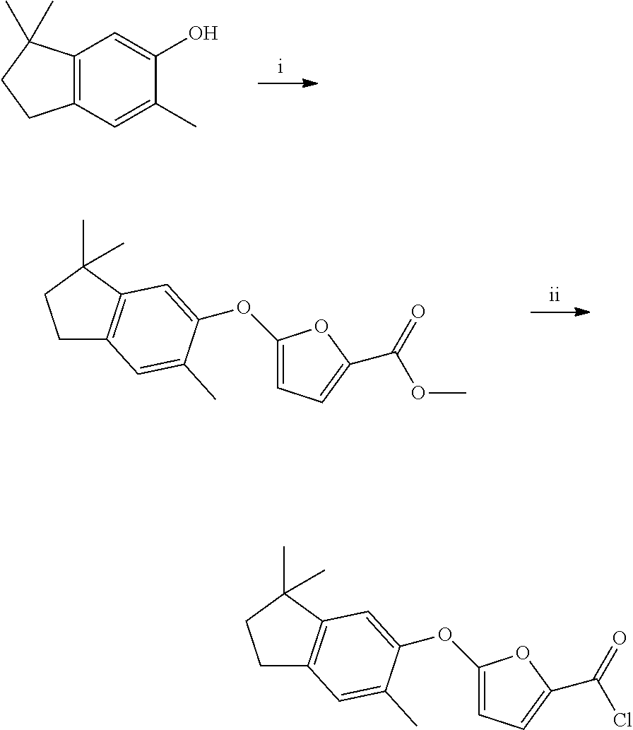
C12=C(C=C(C)C(O)=C1)CCC2(C)C.C1C2=C(C(C)(C)C1)C=C(OC1=CC=C(C(OC)=O)O1)C(C)=C2.C1C2=C(C(C)(C)C1)C=C(OC1=CC=C(C(Cl)=O)O1)C(C)=C2
